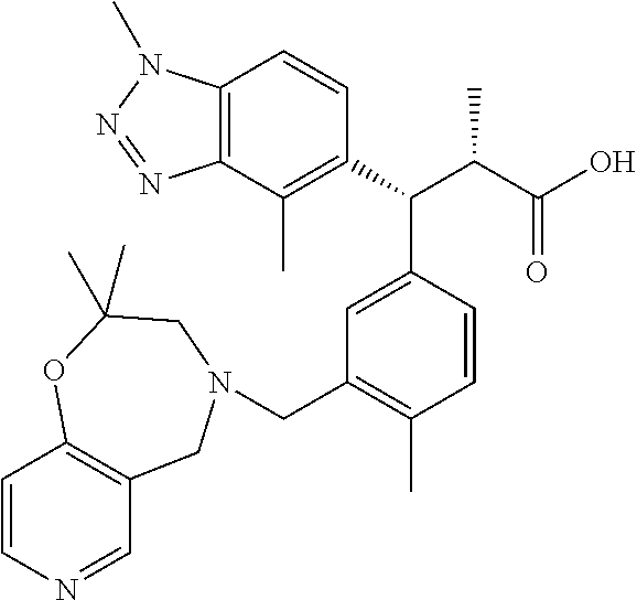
C1(C(C(C(=O)O)C)C2=CC(CN3CC4=C(C=CN=C4)OC(C)(C)C3)=C(C)C=C2)=C(C)C2=C(C=C1)N(C)N=N2
